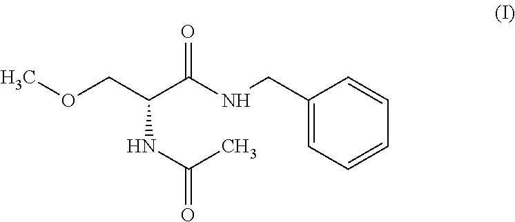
C1(CNC(C(COC)NC(C)=O)=O)=CC=CC=C1
